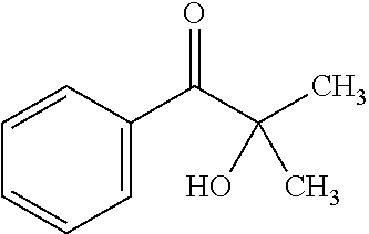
C1=CC(C(C(C)(O)C)=O)=CC=C1
